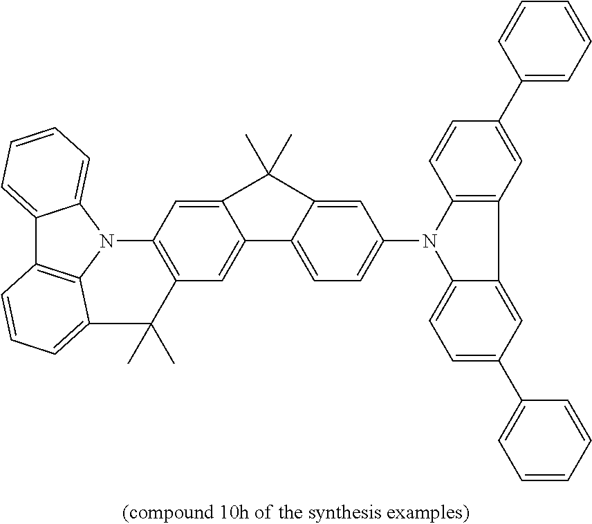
C1=C2C(=CC=C1N1C3=CC=C(C4=CC=CC=C4)C=C3C3=C1C=CC(C1=CC=CC=C1)=C3)C1=CC3=C(C=C1C2(C)C)N1C2=CC=CC=C2C2=C1C(=CC=C2)C3(C)C
